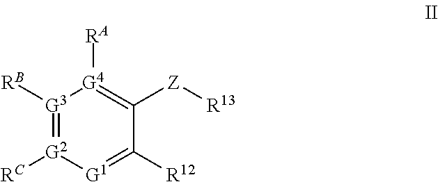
[G3]1([RB])=[G2]([RC])[G1]=C([R12])C([Z][R13])=[G4]1[RA]
